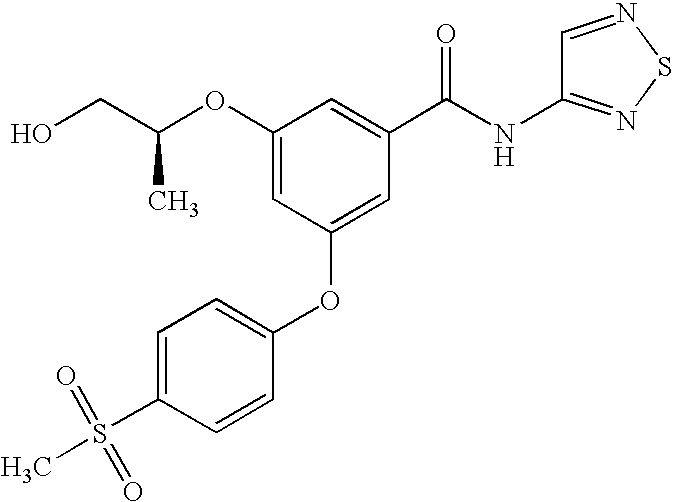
C1(OC(CO)C)=CC(OC2=CC=C(S(C)(=O)=O)C=C2)=CC(C(NC2=NSN=C2)=O)=C1
